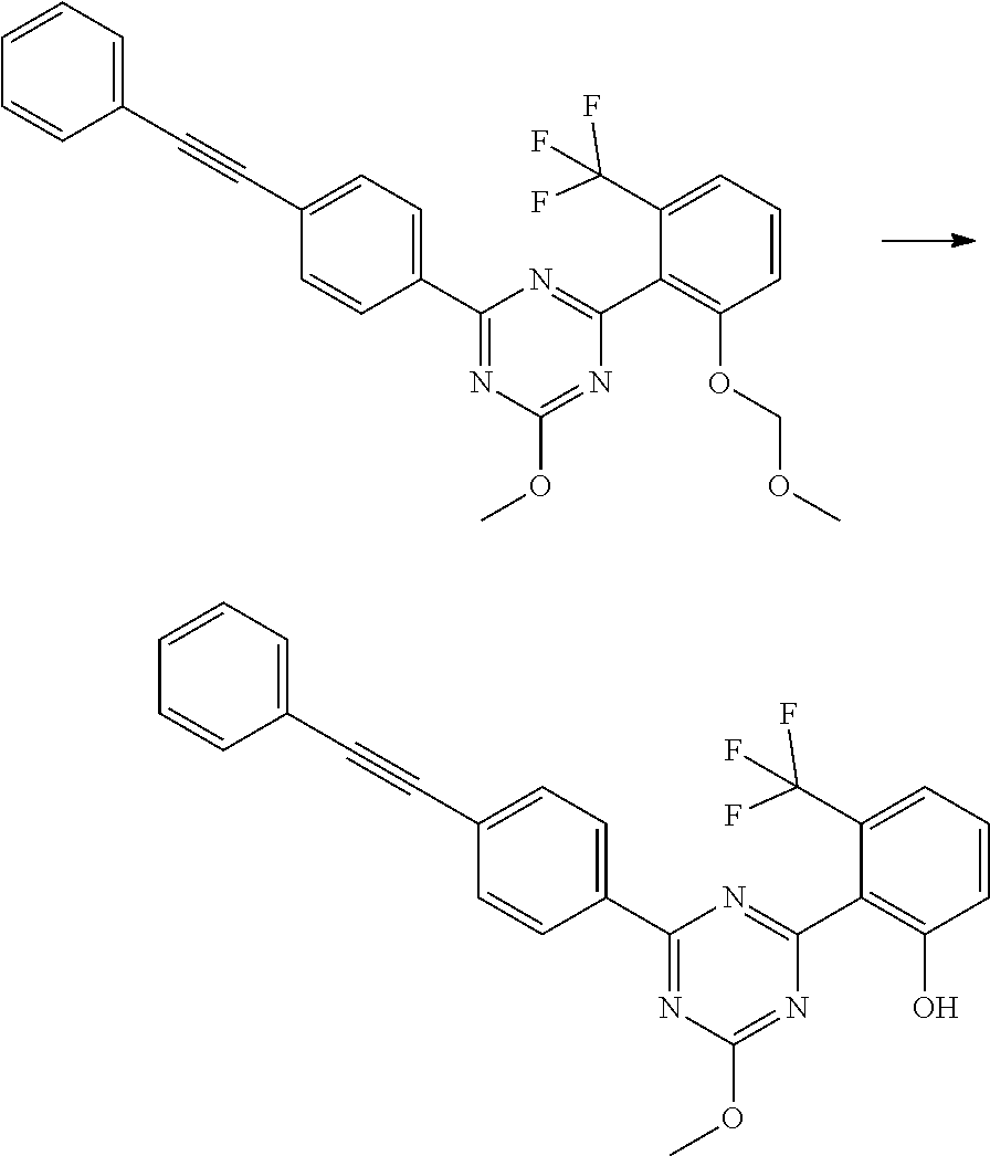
C(C1=CC=C(C2=NC(OC)=NC(C3=C(OCOC)C=CC=C3C(F)(F)F)=N2)C=C1)#CC1=CC=CC=C1.C(C1=CC=C(C2=NC(OC)=NC(C3=C(O)C=CC=C3C(F)(F)F)=N2)C=C1)#CC1=CC=CC=C1
